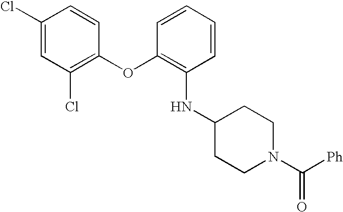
C1(Cl)=CC(Cl)=C(OC2=C(NC3CCN(C([Ph])=O)CC3)C=CC=C2)C=C1
